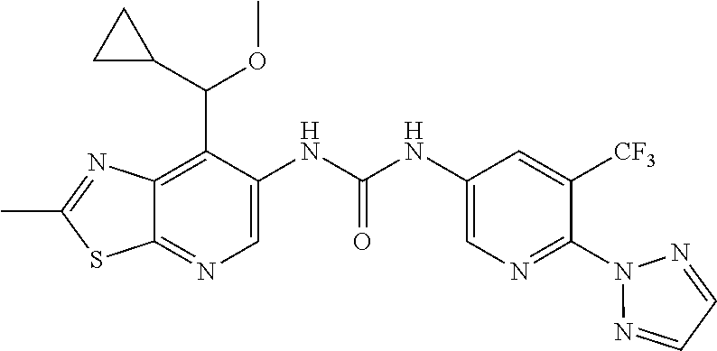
C1=NN(C2=NC=C(NC(NC3=CN=C4SC(C)=NC4=C3C(C3CC3)OC)=O)C=C2[CF3])N=C1
